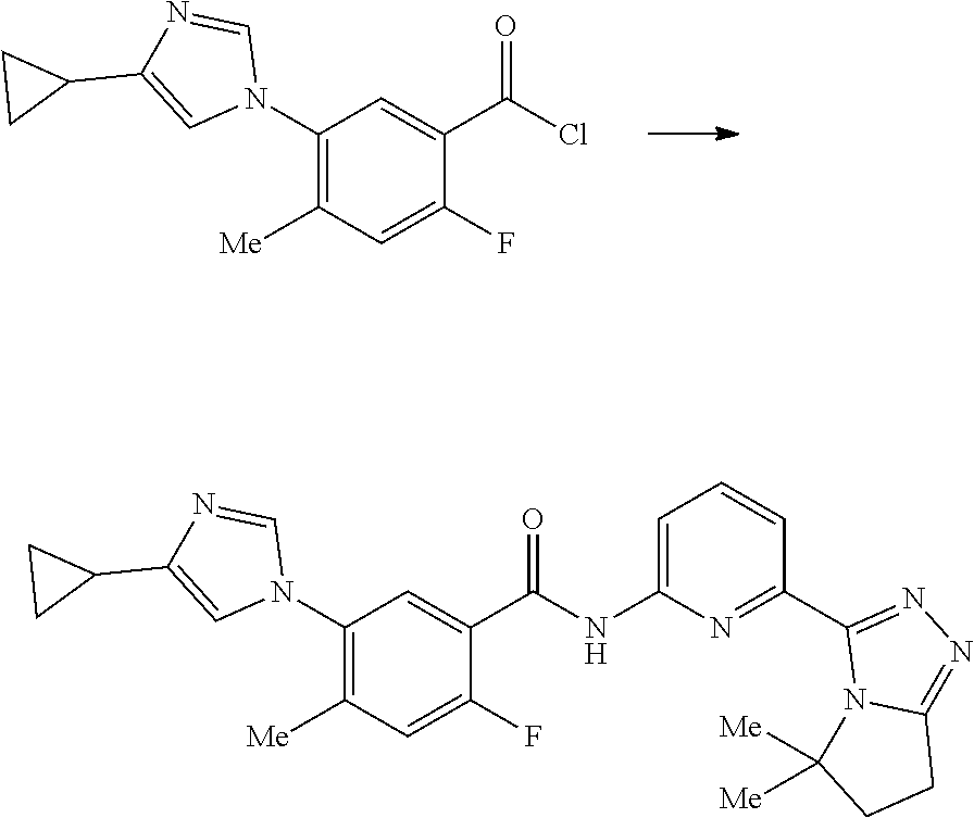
C1(N2C=NC(C3CC3)=C2)=C([Me])C=C(F)C(C(Cl)=O)=C1.C1(N2C=NC(C3CC3)=C2)=C([Me])C=C(F)C(C(NC2=CC=CC(C3=NN=C4N3C([Me])([Me])CC4)=N2)=O)=C1
